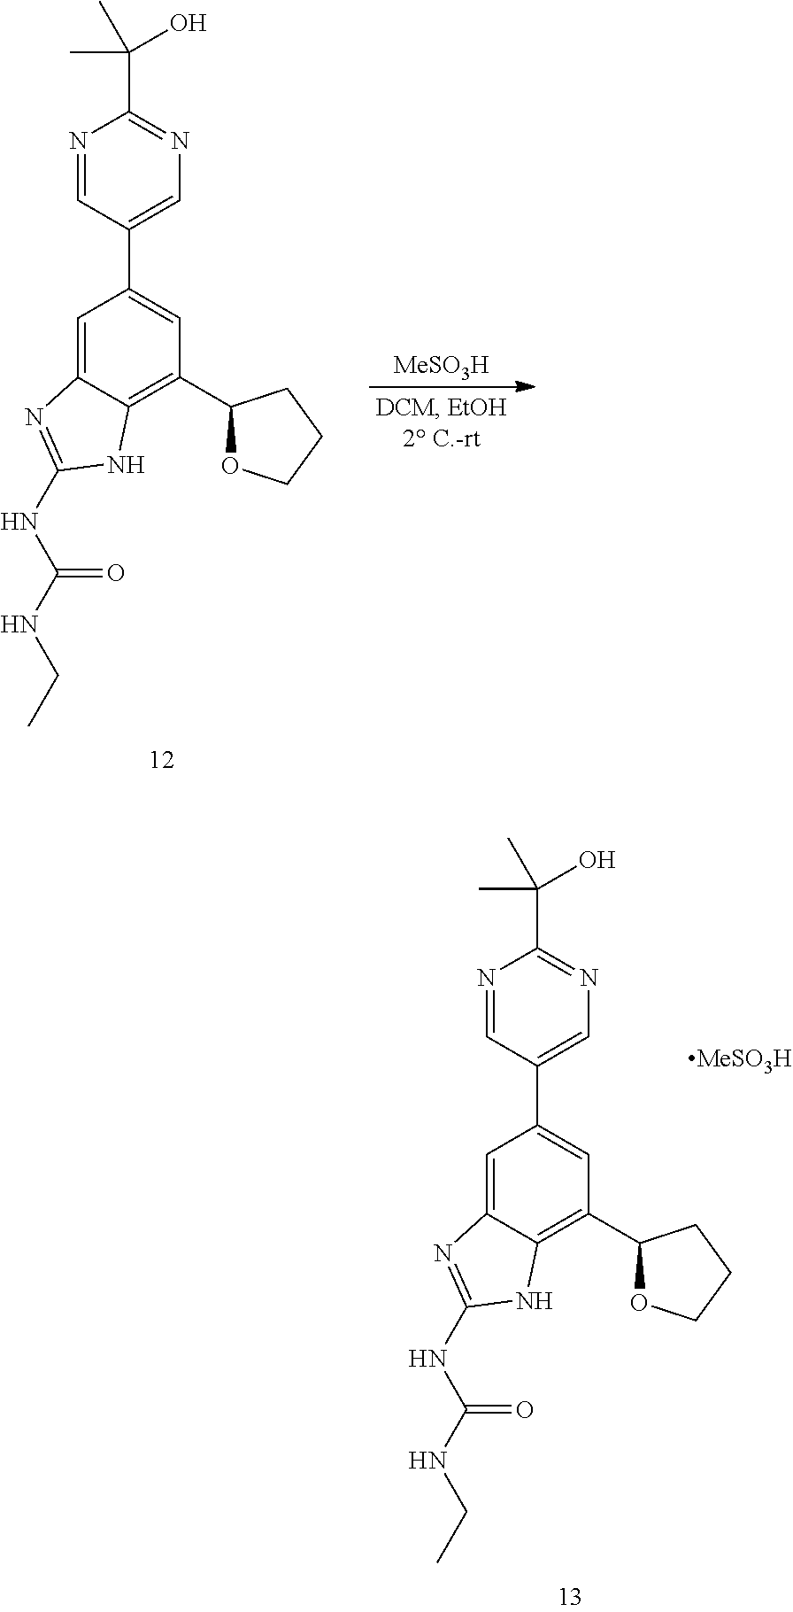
N1=CC(C2=CC(C3OCCC3)=C3C(=C2)N=C(NC(NCC)=O)N3)=CN=C1C(C)(O)C.[MeSO3H].N1=CC(C2=CC(C3OCCC3)=C3C(=C2)N=C(NC(NCC)=O)N3)=CN=C1C(C)(O)C.[MeSO3H]
